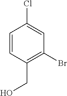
C1=CC(CO)=C(Br)C=C1Cl
